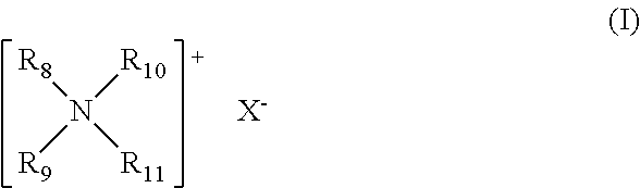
[R8]N([R11])([R10])[R9].[X-]
